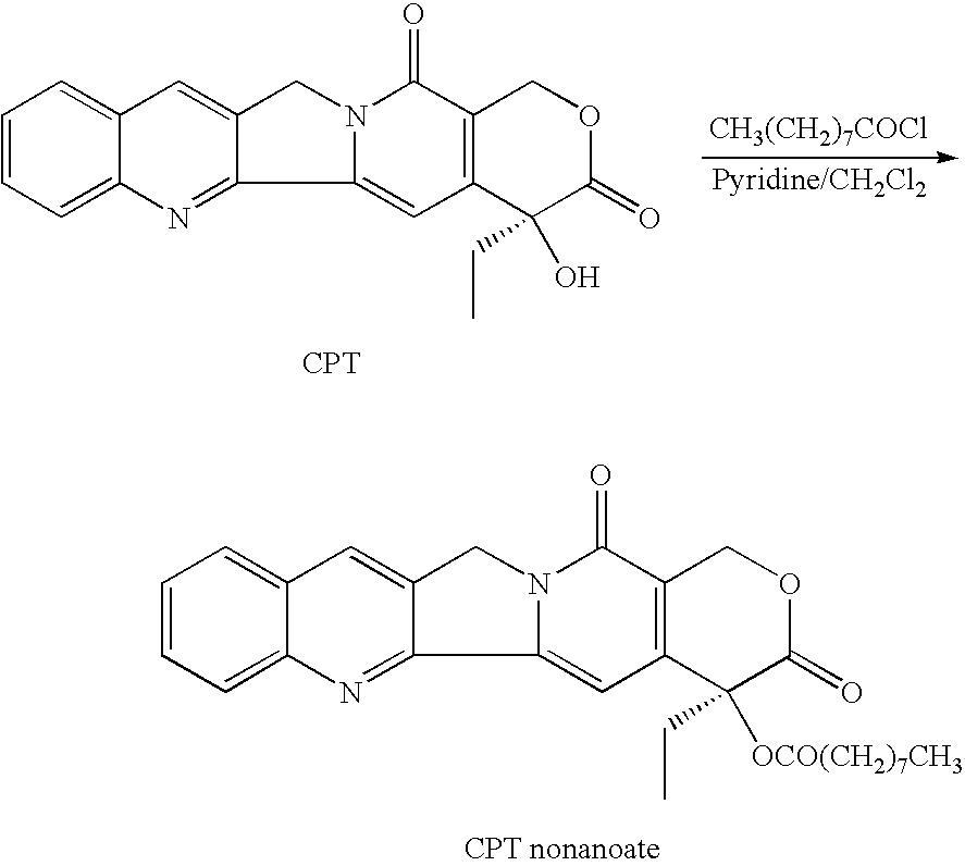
[CH3(CH2)7COCl].[Pyridine/CH2Cl2].C12=CC=CC=C1N=C1C(=C2)CN2C1=CC1=C(C2=O)COC(=O)C1(O)CC.[CPT].C12=CC=CC=C1N=C1C(=C2)CN2C1=CC1=C(C2=O)COC(=O)C1([OCO(CH2)7CH3])CC
